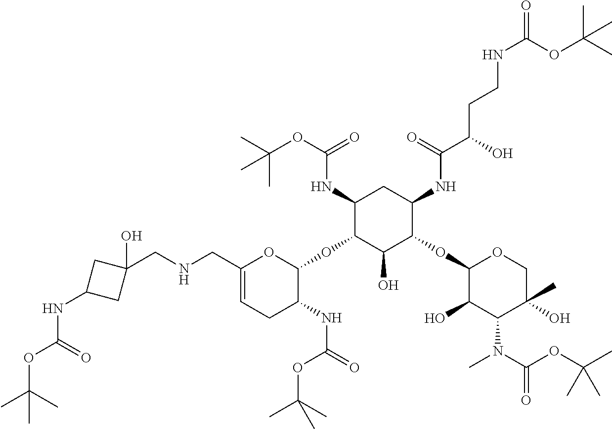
C1(NC(OC(C)(C)C)=O)C(OC2OC(CNCC3(O)CC(NC(OC(C)(C)C)=O)C3)=CCC2NC(=O)OC(C)(C)C)C(O)C(OC2C(O)C(N(C)C(OC(C)(C)C)=O)C(O)(C)CO2)C(NC(C(O)CCNC(=O)OC(C)(C)C)=O)C1
